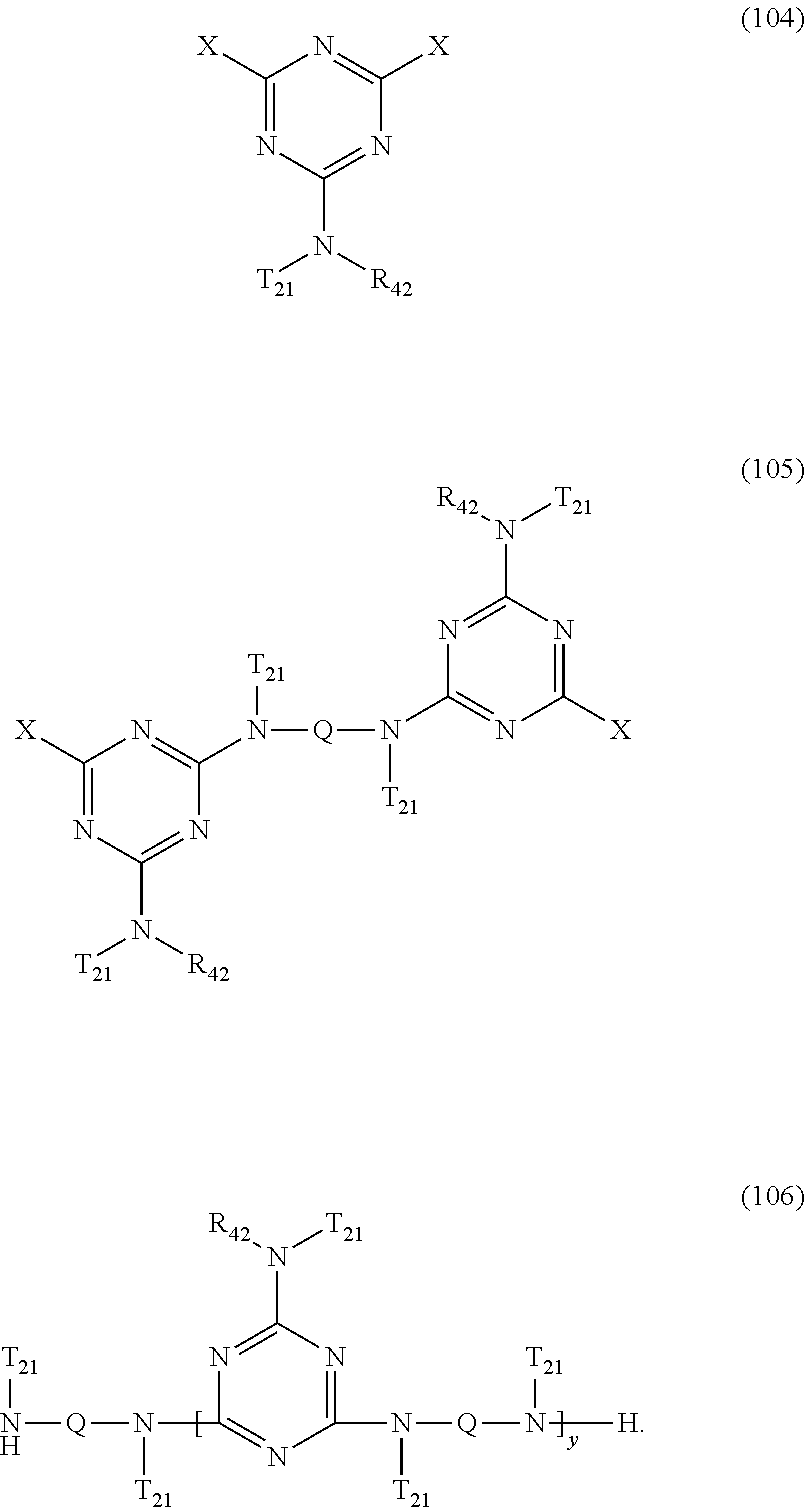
N([T21])[Q]N([T21])C1=NC(N([T21])[Q]N([T21])[H])=NC(N([T21])[R42])=N1.C1([X])=NC(N([R42])[T21])=NC([X])=N1.C1([X])=NC(N([R42])[T21])=NC(N([T21])[Q]N([T21])C2=NC([X])=NC(N([T21])[R42])=N2)=N1
